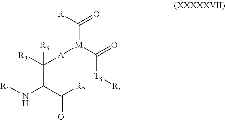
C([A][M](C(=O)[T3][R])C(=O)[R])([R3])(C(C([R2])=O)N[R1])[R3]
